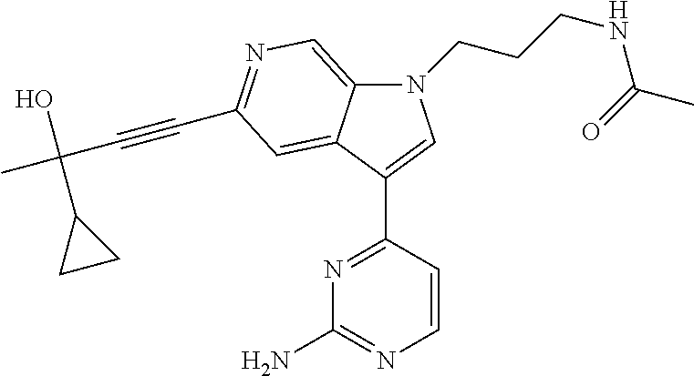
N1(CCCNC(=O)C)C2=CN=C(C#CC(C)(O)C3CC3)C=C2C(C2=NC(N)=NC=C2)=C1
